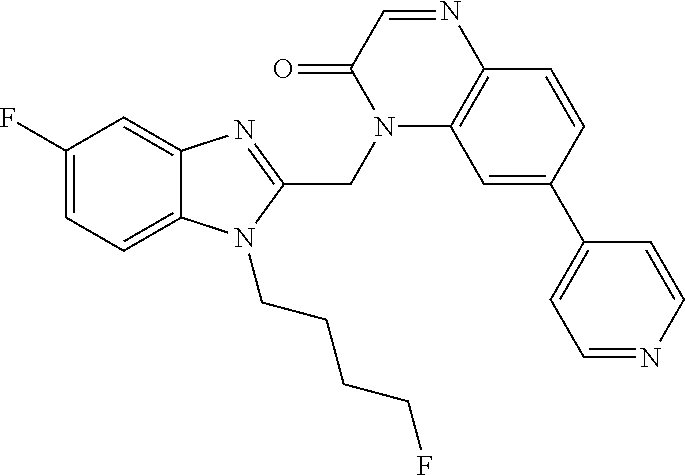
C12=C(C=CC(C3=CC=NC=C3)=C1)N=CC(=O)N2CC1=NC2=CC(F)=CC=C2N1CCCCF
